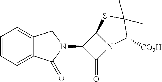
C1=CC=C2C(=C1)CN(C1C(=O)N3C1SC(C)(C)C3[CO2H])C2=O
